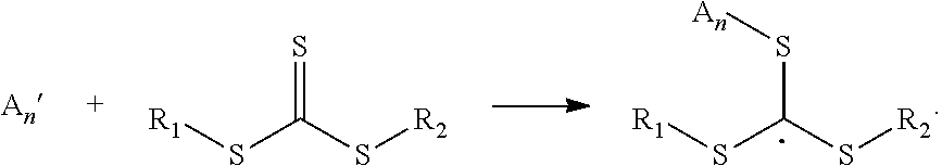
S=C(S[R2])S[R1].S(C(S[R2])S[R1])[An]
